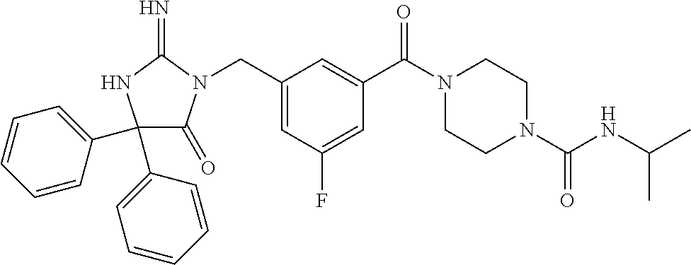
C1(C2=CC=CC=C2)(C2=CC=CC=C2)C(=O)N(CC2=CC(F)=CC(C(=O)N3CCN(C(NC(C)C)=O)CC3)=C2)C(=N)N1
